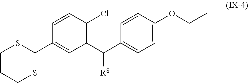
C1(C(C2=CC=C(OCC)C=C2)[R8])=C(Cl)C=CC(C2SCCCS2)=C1
